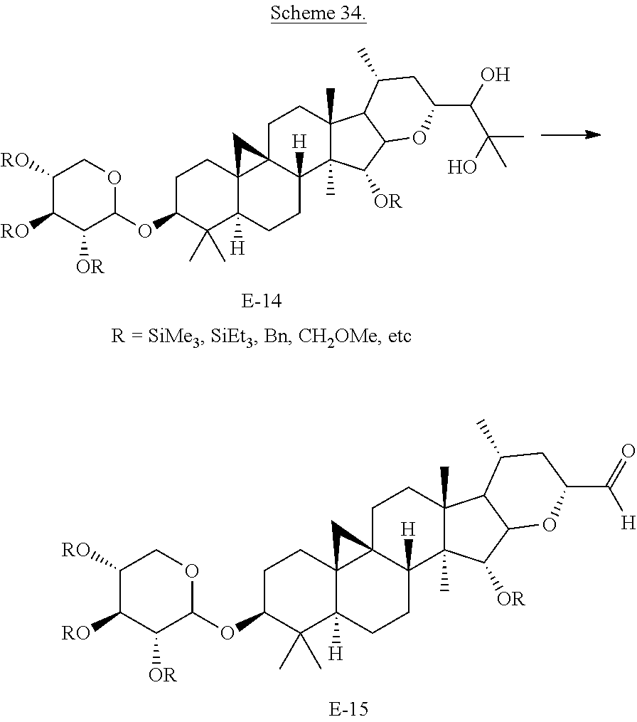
C1([RO])C([RO])C([OR])C(OC2C(C)(C)C3([H])C4(CC2)C2(C([H])(CC3)C3(C)C(C)(CC2)C2C(C3[OR])OC(C(=O)[H])CC2C)C4)OC1.C1([RO])C([RO])C([OR])C(OC2C(C)(C)C3([H])C4(CC2)C2(C([H])(CC3)C3(C)C(C)(CC2)C2C(C3[OR])OC(C(O)C(O)(C)C)CC2C)C4)OC1
